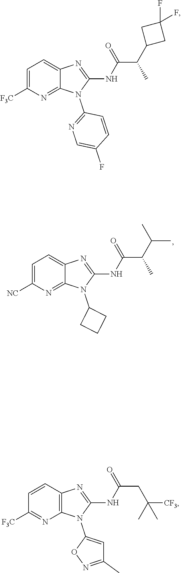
N(C1=NC2=CC=C([F3C])N=C2N1C1=NC=C(F)C=C1)C(C(C1CC(F)(F)C1)C)=O.N(C1=NC2=CC=C([NC])N=C2N1C1CCC1)C(C(C(C)C)C)=O.N(C1=NC2=C(N1C1=CC(C)=NO1)N=C([F3C])C=C2)C(CC(C)([CF3])C)=O
